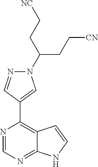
N1=CC(C2=C3C(=NC=N2)NC=C3)=CN1C(CC[CN])CC[NC]
